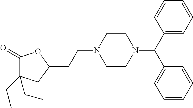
C1(=O)C(CC)(CC)CC(CCN2CCN(C(C3=CC=CC=C3)C3=CC=CC=C3)CC2)O1
